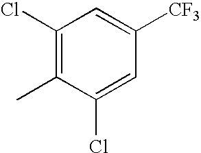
C1(Cl)=C(C)C(Cl)=CC([CF3])=C1
